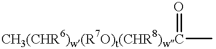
[CH3(CHR6)w(R7O)t(CHR8)wC](C)=O
